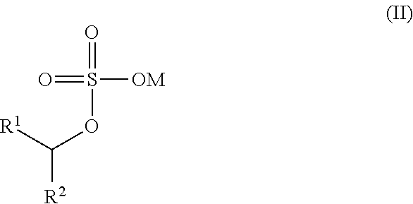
C([R2])([R1])OS(=O)([OM])=O
